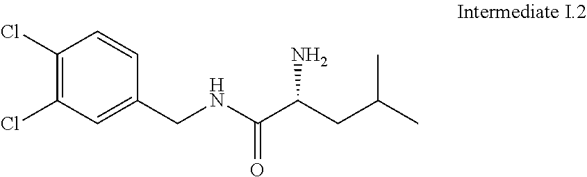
C1(Cl)=C(Cl)C=C(CNC(C(CC(C)C)N)=O)C=C1
